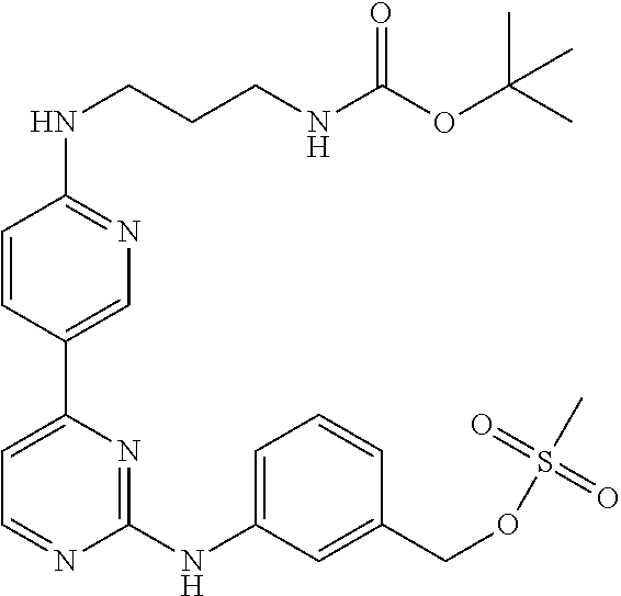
C1=NC(NC2=CC=CC(COS(C)(=O)=O)=C2)=NC(C2=CN=C(NCCCNC(=O)OC(C)(C)C)C=C2)=C1
